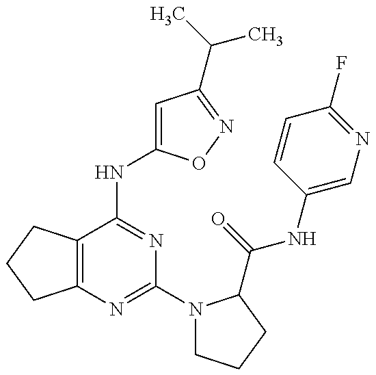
C12=C(C(NC3=CC(C(C)C)=NO3)=NC(N3CCCC3C(=O)NC3=CN=C(F)C=C3)=N1)CCC2
